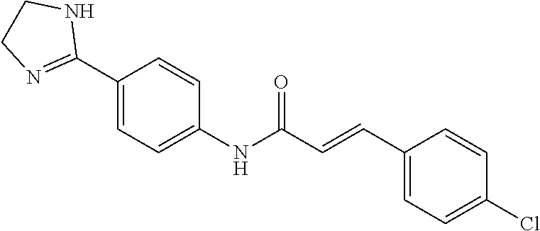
C1(C2=NCCN2)=CC=C(NC(C=CC2=CC=C(Cl)C=C2)=O)C=C1
